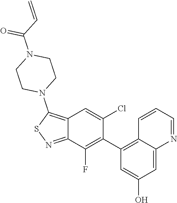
N1(C(C=C)=O)CCN(C2=C3C(=NS2)C(F)=C(C2=C4C=CC=NC4=CC(O)=C2)C(Cl)=C3)CC1
